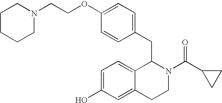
C1=C(O)C=C2C(=C1)C(CC1=CC=C(OCCN3CCCCC3)C=C1)N(C(C1CC1)=O)CC2
